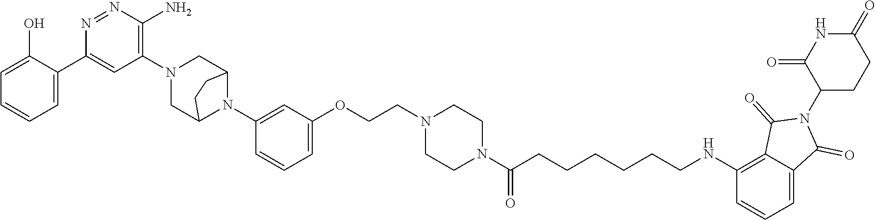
C1=C(O)C(C2=CC(N3CC4N(C5=CC(OCCN6CCN(C(CCCCCCNC7=C8C(=CC=C7)C(=O)N(C7CCC(=O)NC7=O)C8=O)=O)CC6)=CC=C5)C(C3)CC4)=C(N)N=N2)=CC=C1
